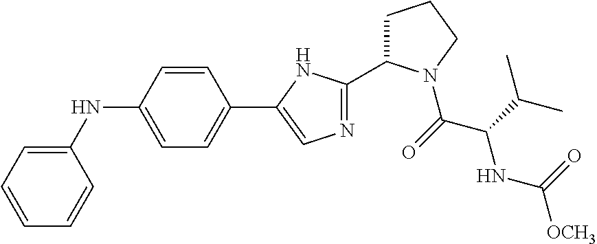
N(C1=CC=C(C2=CN=C(C3CCCN3C(C(C(C)C)NC(=O)[OCH3])=O)N2)C=C1)C1=CC=CC=C1
